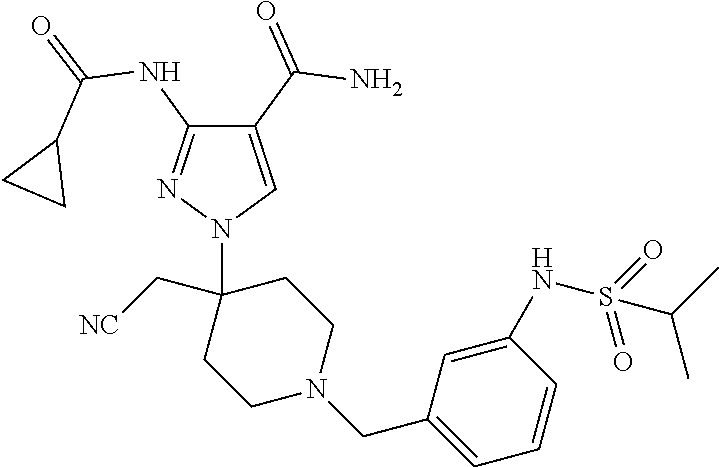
C1(C(=O)N)=CN(C2(C[NC])CCN(CC3=CC=CC(NS(=O)(=O)C(C)C)=C3)CC2)N=C1NC(=O)C1CC1
